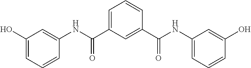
C1(O)=CC=CC(NC(C2=CC=CC(C(NC3=CC=CC(O)=C3)=O)=C2)=O)=C1
